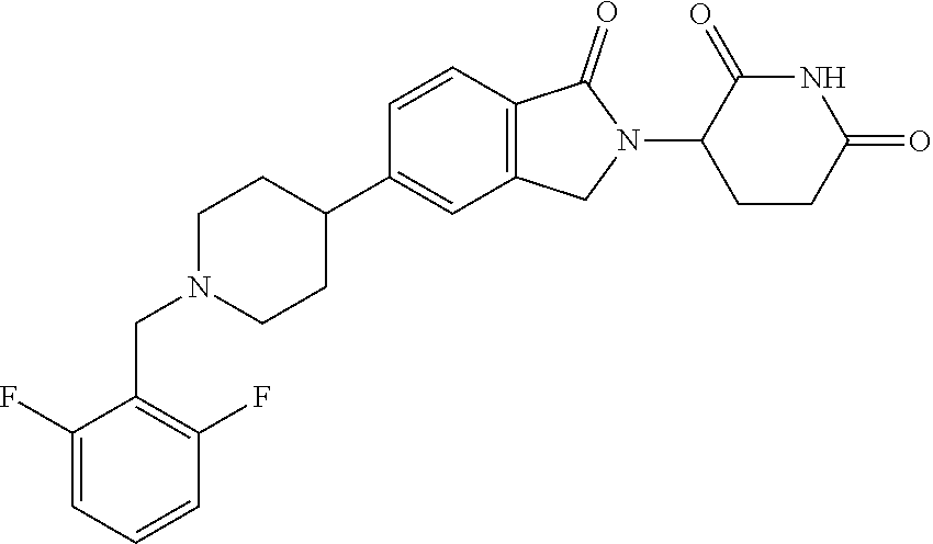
C1N(CC2=C(F)C=CC=C2F)CCC(C2=CC3=C(C=C2)C(=O)N(C2CCC(=O)NC2=O)C3)C1
